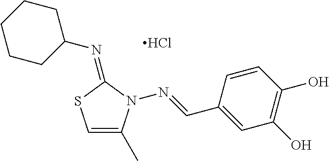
C1CCC(N=C2SC=C(C)N2N=CC2=CC(O)=C(O)C=C2)CC1.Cl
